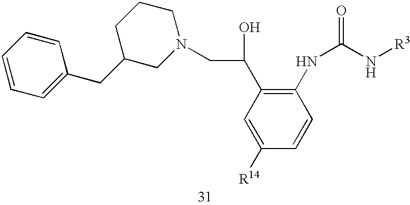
C1C(CC2=CC=CC=C2)CN(CC(C2=C(NC(N[R3])=O)C=CC([R14])=C2)O)CC1
